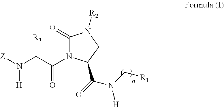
C1(=O)N(C(C(N([Z])[H])[R3])=O)C(C(=O)N(C[R1])[H])CN1[R2]
